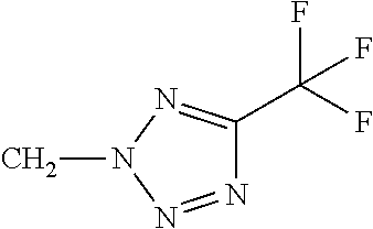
N1=NN(C)N=C1C(F)(F)F
